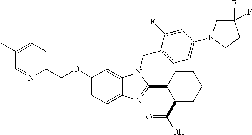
C1=C(C)C=NC(COC2=CC=C3C(=C2)N(CC2=CC=C(N4CC(F)(F)CC4)C=C2F)C(C2C(C(O)=O)CCCC2)=N3)=C1
